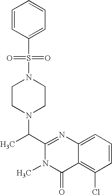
C1(C(N2CCN(S(=O)(=O)C3=CC=CC=C3)CC2)C)=NC2=CC=CC(Cl)=C2C(=O)N1C
